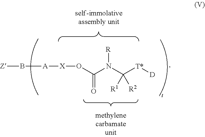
O(C(N(C([T*][D])([R1])[R2])[R])=O)[X][A]B[Z]
